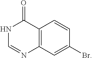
C12=C(C=C(Br)C=C1)N=CNC2=O
